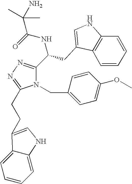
O=C(NC(C1=NN=C(CCC2=CNC3=CC=CC=C32)N1CC1=CC=C(OC)C=C1)CC1=CNC2=C1C=CC=C2)C(C)(N)C
